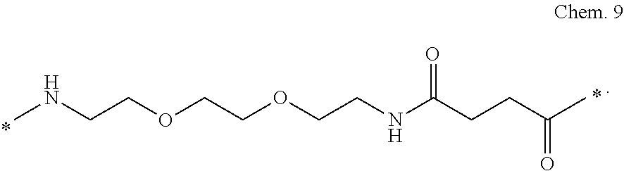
CNCCOCCOCCNC(CCC(C)=O)=O
